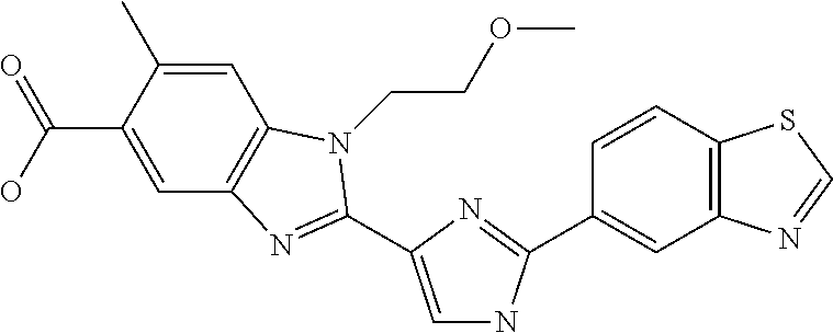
C1=C(C2=NC3=C(C=C(C)C(C(O)=O)=C3)N2CCOC)N=C(C2=CC3=C(C=C2)SC=N3)N1
